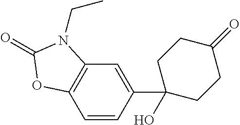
C12=C(C=CC(C3(O)CCC(=O)CC3)=C1)OC(=O)N2CC
